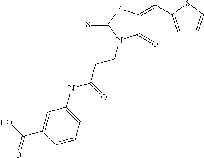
C1=C(C=C2C(=O)N(CCC(NC3=CC=CC(C(O)=O)=C3)=O)C(=S)S2)SC=C1
